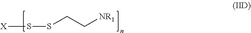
[X]SSCC[NR1]
